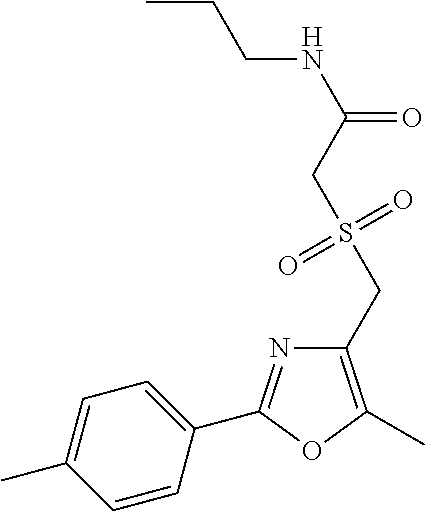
C1=C(C)C=CC(C2=NC(CS(CC(NCCC)=O)(=O)=O)=C(C)O2)=C1
